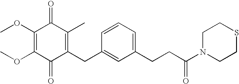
C1(=O)C(CC2=CC(CCC(N3CCSCC3)=O)=CC=C2)=C(C)C(=O)C(OC)=C1OC
